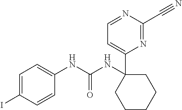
IC1=CC=C(NC(NC2(C3=CC=NC(C#N)=N3)CCCCC2)=O)C=C1
